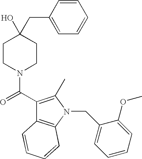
C1(C(=O)N2CCC(O)(CC3=CC=CC=C3)CC2)=C(C)N(CC2=CC=CC=C2OC)C2=C1C=CC=C2
